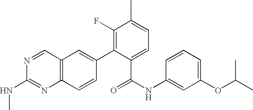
C12=C(C=CC(C3=C(F)C(C)=CC=C3C(=O)NC3=CC(OC(C)C)=CC=C3)=C1)N=C(NC)N=C2
